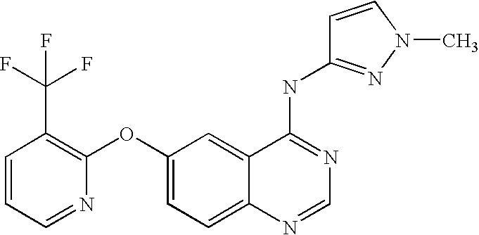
C1=CC=NC(OC2=CC=C3C(=C2)C(NC2=NN(C)C=C2)=NC=N3)=C1C(F)(F)F
